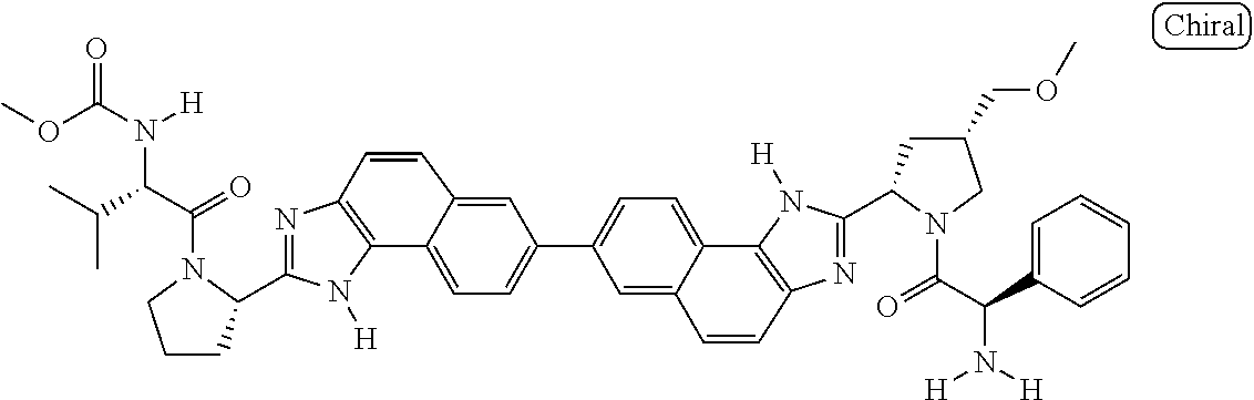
C12=C(N([H])C(C3CCCN3C(=O)C(C(C)C)N([H])C(OC)=O)=N1)C1=CC=C(C3=CC=C4C5=C(N=C(C6CC(COC)CN6C(=O)C(C6=CC=CC=C6)N([H])[H])N5[H])C=CC4=C3)C=C1C=C2
